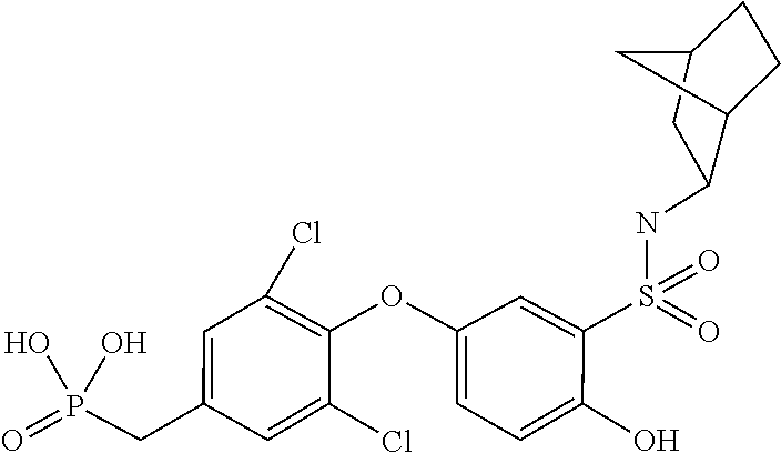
P(CC1=CC(Cl)=C(OC2=CC=C(O)C(S(=O)(=O)NC3CC4CC3CC4)=C2)C(Cl)=C1)(O)(=O)O
